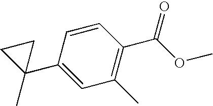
C1(C)=C(C(OC)=O)C=CC(C2(C)CC2)=C1
